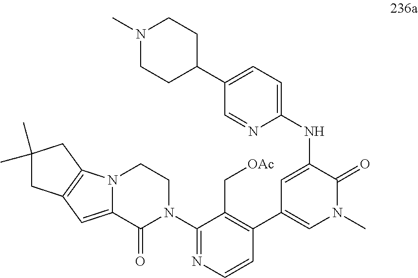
N12C(=CC3=C1CC(C)(C)C3)C(=O)N(C1=NC=CC(C3=CN(C)C(=O)C(NC4=CC=C(C5CCN(C)CC5)C=N4)=C3)=C1C[OAc])CC2
